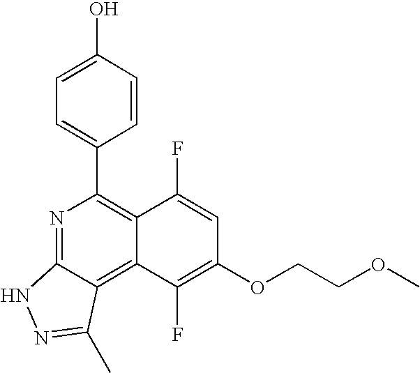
N1=C2C(=C3C(=C1C1=CC=C(O)C=C1)C(F)=CC(OCCOC)=C3F)C(C)=NN2
